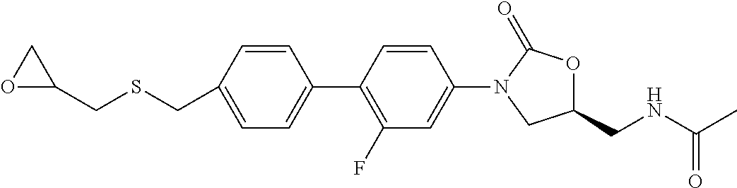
C1=C(CSCC2CO2)C=CC(C2=C(F)C=C(N3CC(CNC(C)=O)OC3=O)C=C2)=C1
